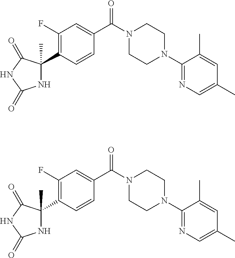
N1C(C2=C(F)C=C(C(N3CCN(C4=NC=C(C)C=C4C)CC3)=O)C=C2)(C)C(=O)NC1=O.N1C(C2=C(F)C=C(C(N3CCN(C4=NC=C(C)C=C4C)CC3)=O)C=C2)(C)C(=O)NC1=O
